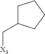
C(C1CCCC1)[X3]
